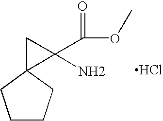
C1CCC2(C1)C(C(OC)=O)(N)C2.Cl
